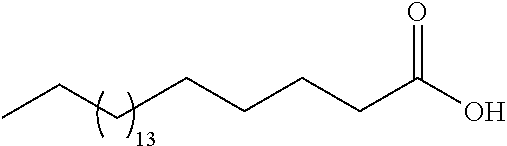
CCCCCCCC(O)=O
